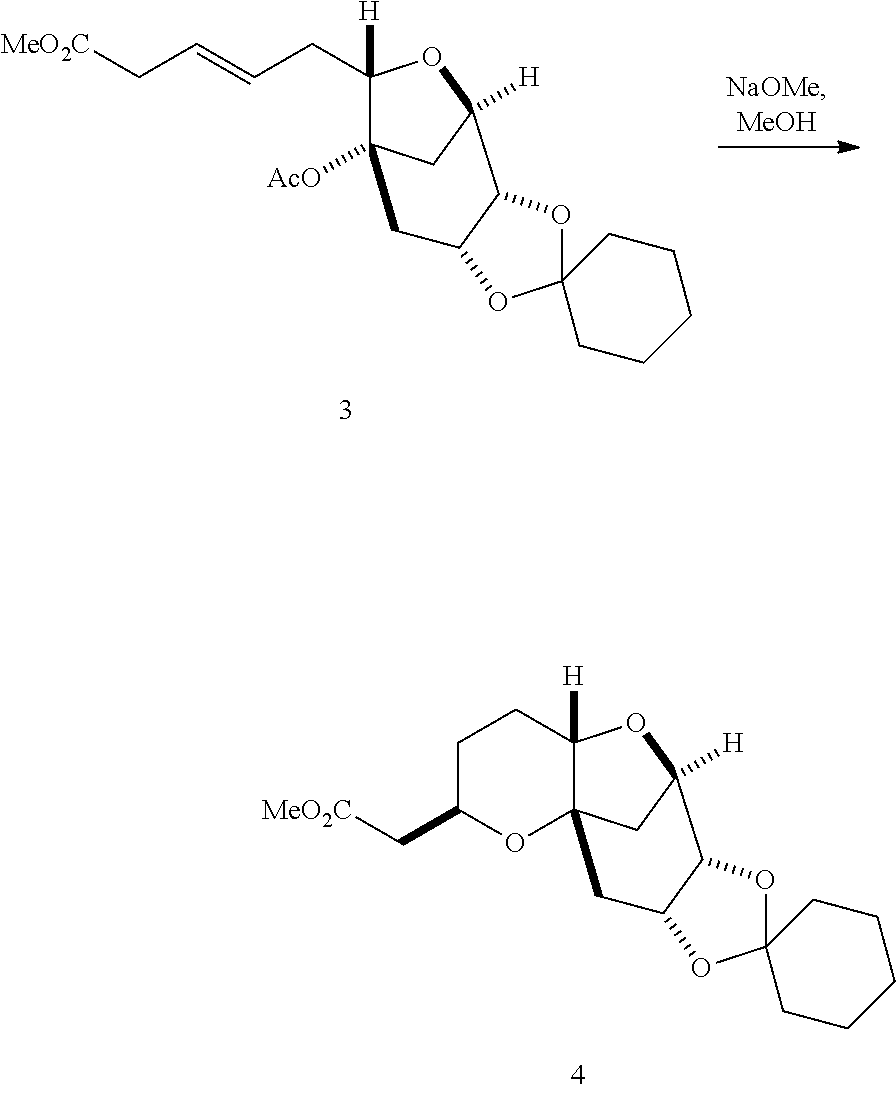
C1([H])(CC=CC[MeO2C])C2([AcO])CC([H])(O1)C1OC3(OC1C2)CCCCC3.C12([H])C3(CC([H])(O1)C1OC4(OC1C3)CCCCC4)OC(C[MeO2C])CC2
